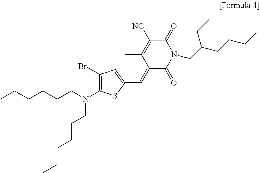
C1(Br)=C(N(CCCCCC)CCCCCC)SC(C=C2C(=O)N(CC(CCCC)CC)C(=O)C([NC])=C2C)=C1
